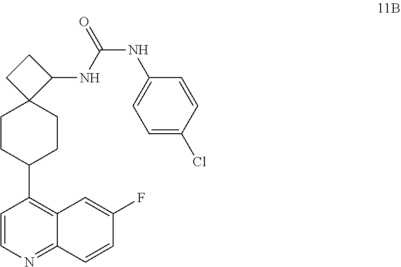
C12=NC=CC(C3CCC4(CC3)C(NC(NC3=CC=C(Cl)C=C3)=O)CC4)=C1C=C(F)C=C2
